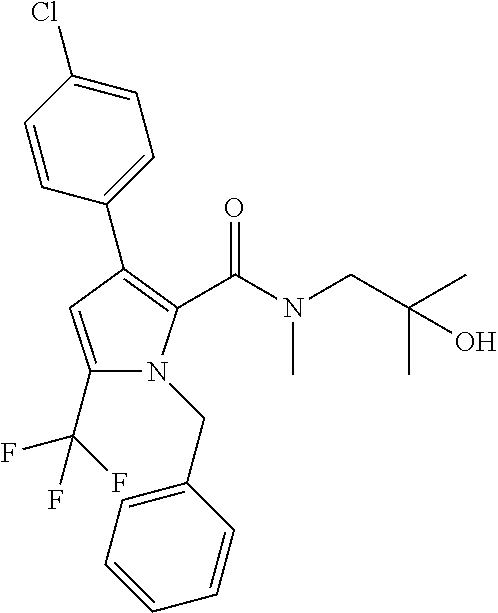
C1(C(F)(F)F)=CC(C2=CC=C(Cl)C=C2)=C(C(N(CC(C)(C)O)C)=O)N1CC1=CC=CC=C1
